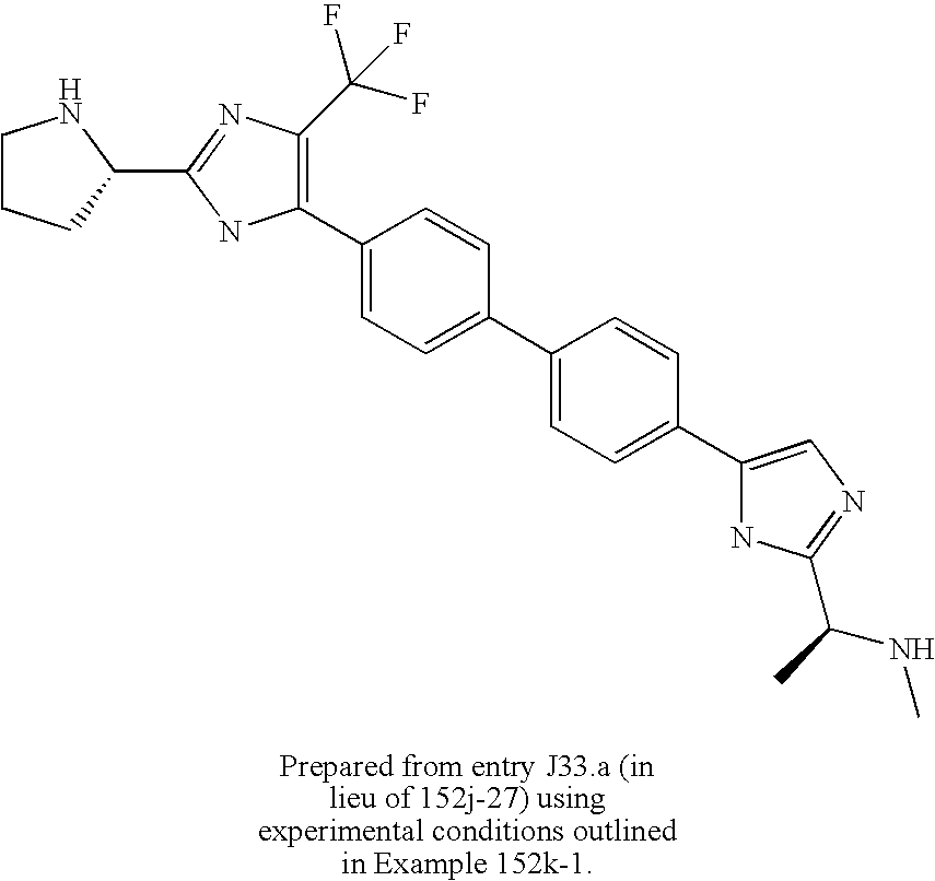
C1(C2=C(C(F)(F)F)N=C(C3CCCN3)N2)=CC=C(C2=CC=C(C3=CN=C(C(C)NC)N3)C=C2)C=C1
